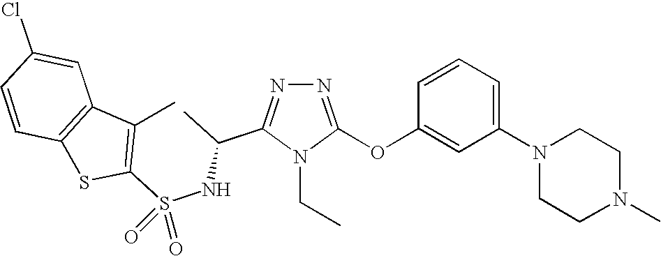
N1=C(OC2=CC(N3CCN(C)CC3)=CC=C2)N(CC)C(C(C)NS(C2=C(C)C3=C(S2)C=CC(Cl)=C3)(=O)=O)=N1
